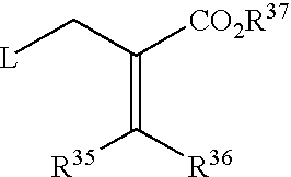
[L]CC([CO2R37])=C([R36])[R35]
